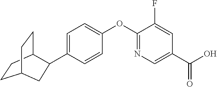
C1=C(C2C3CCC(CC3)C2)C=CC(OC2=NC=C(C(O)=O)C=C2F)=C1
